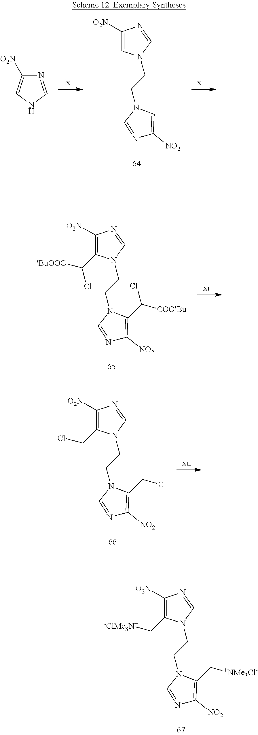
C1([O2N])=C(C[-ClMe3N+])N(CCN2C=NC([NO2])=C2C[+NMe3Cl-])C=N1.C1([O2N])=C(C([tBuOOC])Cl)N(CCN2C=NC([NO2])=C2C([COOtBu])Cl)C=N1.C1([O2N])=C(CCl)N(CCN2C=NC([NO2])=C2CCl)C=N1.N1=CNC=C1[O2N].C1([O2N])=CN(CCN2C=NC([NO2])=C2)C=N1
